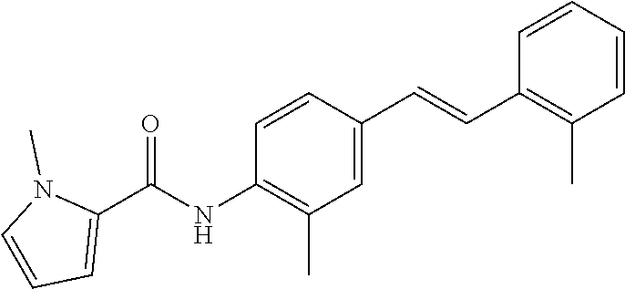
C1=CC(C=CC2=C(C)C=CC=C2)=CC(C)=C1NC(C1=CC=CN1C)=O
